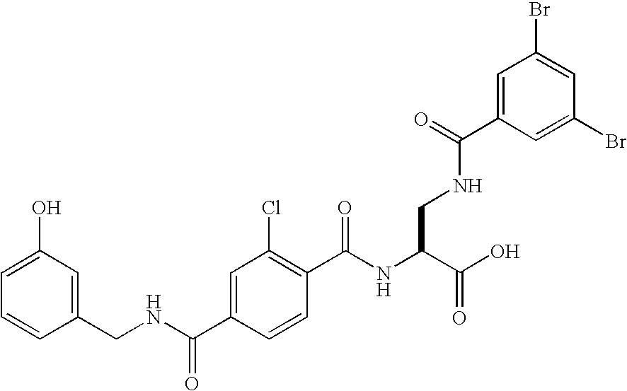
C1(O)=CC=CC(CNC(C2=CC(Cl)=C(C(NC(C(O)=O)CNC(C3=CC(Br)=CC(Br)=C3)=O)=O)C=C2)=O)=C1
